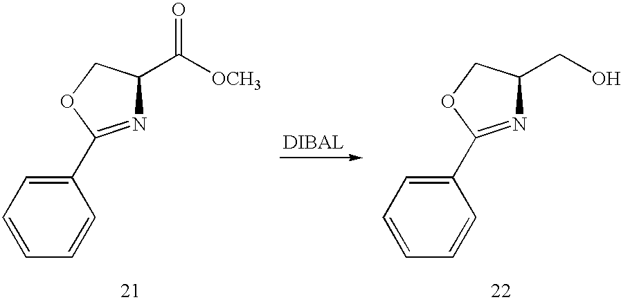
C1(C2=NC(C([OCH3])=O)CO2)=CC=CC=C1.C1(C2=NC(CO)CO2)=CC=CC=C1
